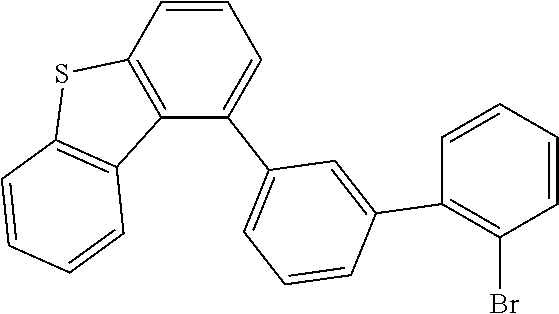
C1=CC2=C(C(C3=CC=CC(C4=C(Br)C=CC=C4)=C3)=C1)C1=C(S2)C=CC=C1
